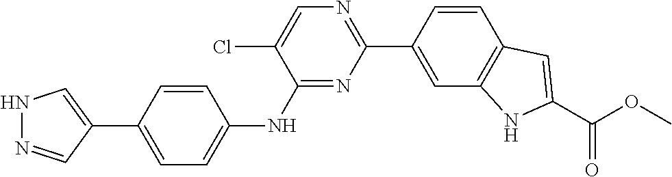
N1N=CC(C2=CC=C(NC3=NC(C4=CC5=C(C=C4)C=C(C(OC)=O)N5)=NC=C3Cl)C=C2)=C1
